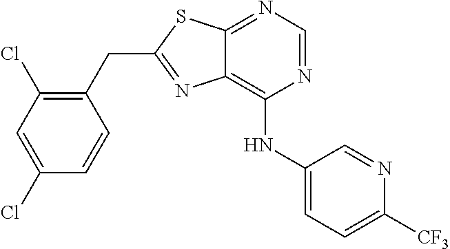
C1(CC2=NC3=C(NC4=CC=C([CF3])N=C4)N=CN=C3S2)=C(Cl)C=C(Cl)C=C1
